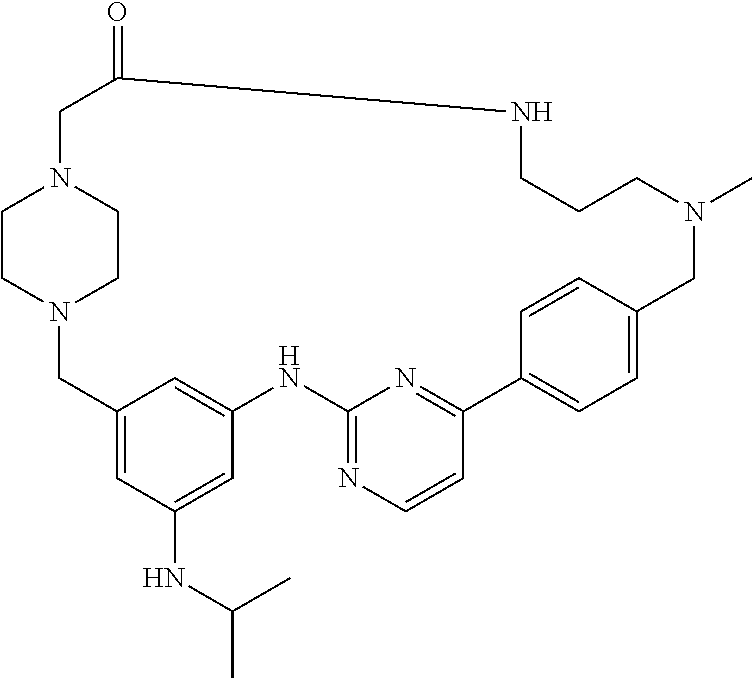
N12CC3=CC(NC(C)C)=CC(=C3)NC3=NC=CC(=N3)C3=CC=C(C=C3)CN(C)CCCNC(=O)CN(CC1)CC2
